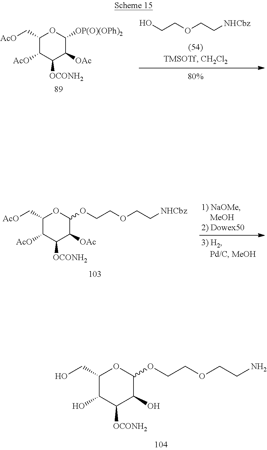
C1(C[AcO])C([AcO])C([OCONH2])C([OAc])C([OP(O)(OPh)2])O1.OCCOCC[NHCbz].C1(C[AcO])C([AcO])C([OCONH2])C([OAc])C(OCCOCC[NHCbz])O1.C1(CO)C(O)C([OCONH2])C(O)C(OCCOCCN)O1
